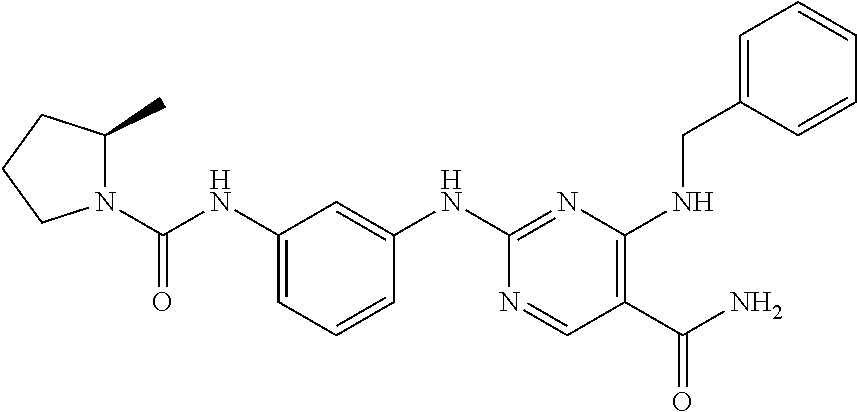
O=C(N1C(C)CCC1)NC1=CC=CC(NC2=NC(NCC3=CC=CC=C3)=C(C(N)=O)C=N2)=C1
